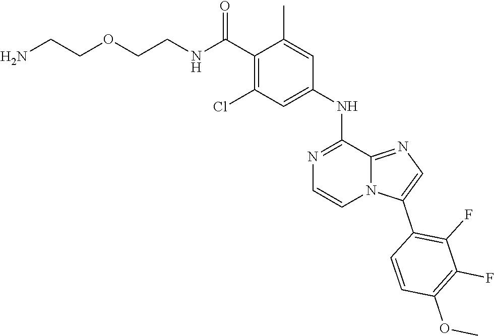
C1=CC(C2=CN=C3N2C=CN=C3NC2=CC(Cl)=C(C(NCCOCCN)=O)C(C)=C2)=C(F)C(F)=C1OC
